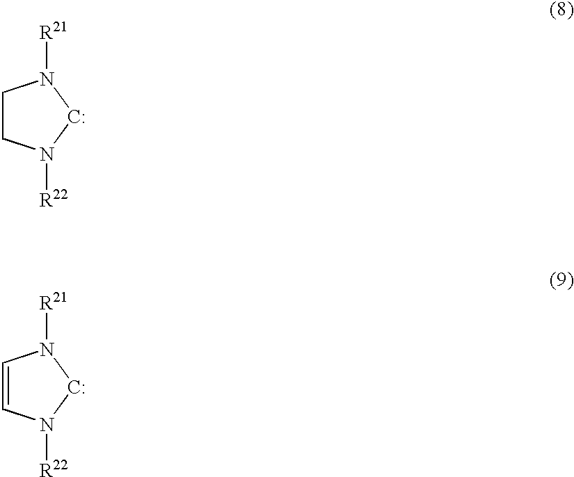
C1CN([R22])[C:]N1[R21].C1=CN([R22])[C:]N1[R21]
